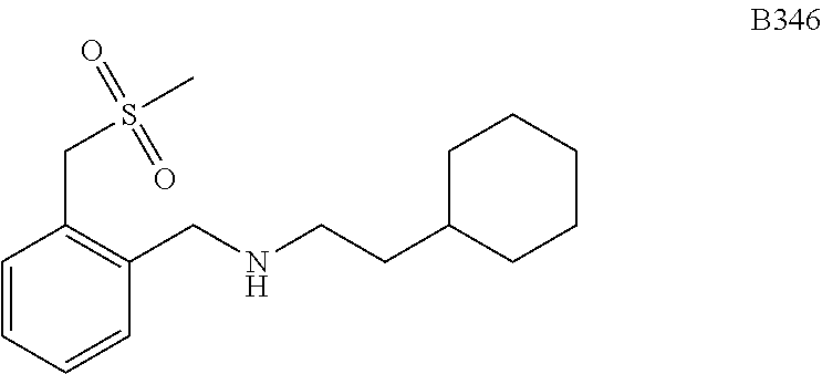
C1=CC=CC(CNCCC2CCCCC2)=C1CS(C)(=O)=O
